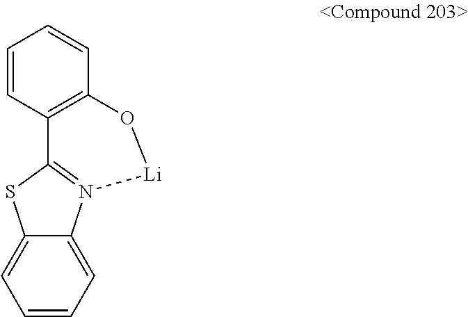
C12=CC=CC=C1N1=C(S2)C2=C(C=CC=C2)O[Li]1
